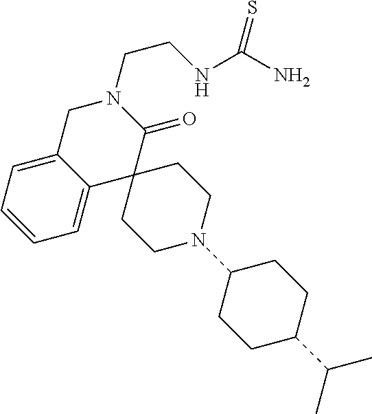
C1C2=CC=CC=C2C2(C(=O)N1CCNC(N)=S)CCN(C1CCC(C(C)C)CC1)CC2
